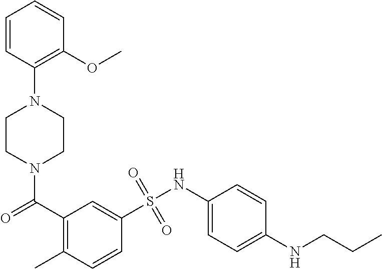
N1(C(=O)C2=C(C)C=CC(S(NC3=CC=C(NCCC)C=C3)(=O)=O)=C2)CCN(C2=C(OC)C=CC=C2)CC1
